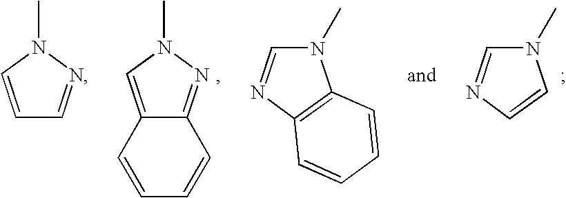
C12=CN(C)N=C1C=CC=C2.N1(C)C=NC=C1.C1=CN(C)N=C1.N1(C)C=NC2=C1C=CC=C2
